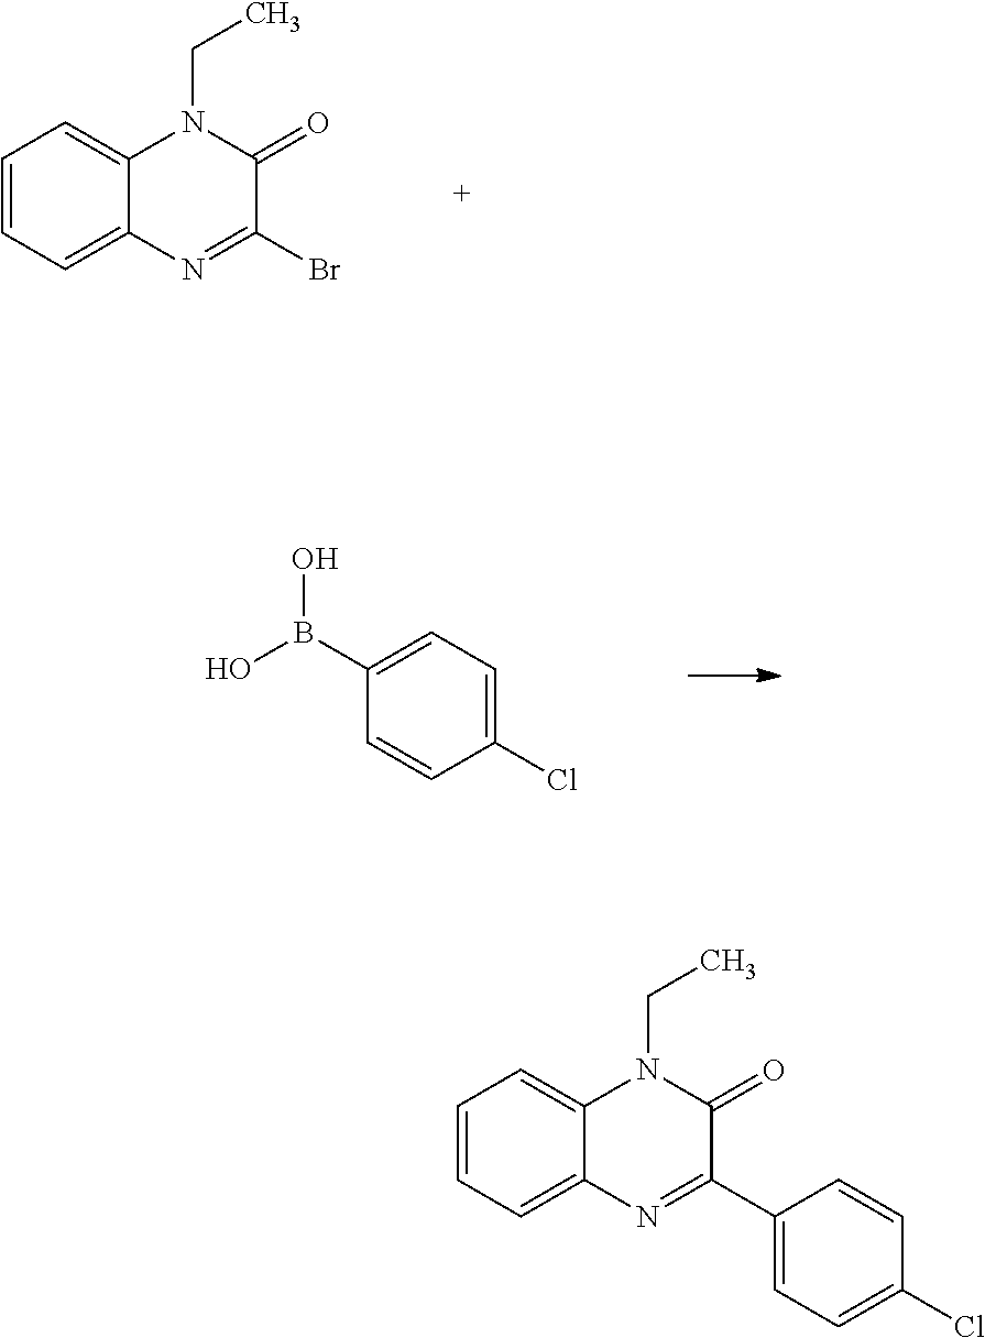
C1=CC=C2C(=C1)N(CC)C(=O)C(Br)=N2.C1(Cl)=CC=C(B(O)O)C=C1.C1=CC=C2C(=C1)N(CC)C(=O)C(C1=CC=C(Cl)C=C1)=N2
